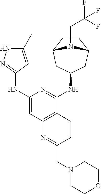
C1(C)=CC(NC2=CC3=C(C(NC4CC5CCC(C4)N5CC(F)(F)F)=N2)C=CC(CN2CCOCC2)=N3)=NN1
